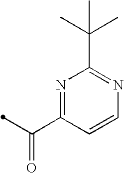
C1=CC(C(=O)C)=NC(C(C)(C)C)=N1
